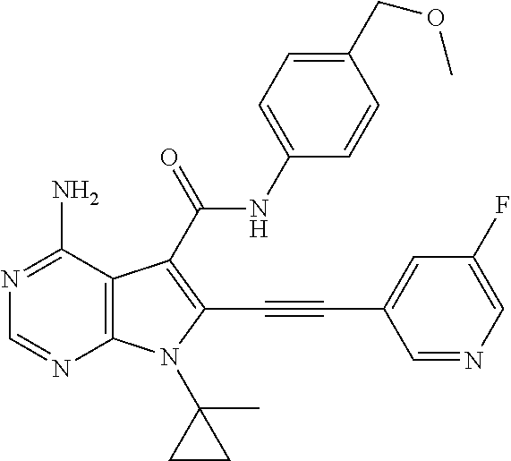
C12=C(C(N)=NC=N1)C(C(=O)NC1=CC=C(COC)C=C1)=C(C#CC1=CC(F)=CN=C1)N2C1(C)CC1
